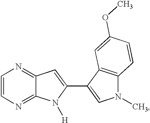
C1=CN=C2C(=N1)C=C(C1=CN(C)C3=C1C=C(OC)C=C3)N2[H]
